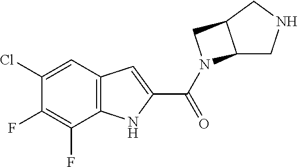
C12=C(C=C(Cl)C(F)=C1F)C=C(C(=O)N1C3CNCC3C1)N2
